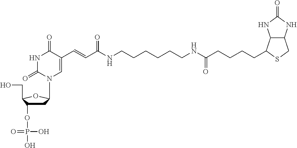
C1C(OP(O)(O)=O)C(CO)OC1N1C=C(C=CC(NCCCCCCNC(CCCCC2C3C(CS2)NC(=O)N3)=O)=O)C(=O)NC1=O
